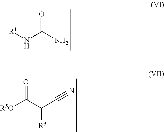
[R1]NC(N)=O.[R5O]C(C(C#N)[R3])=O
